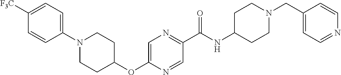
C1([F3C])=CC=C(N2CCC(OC3=CN=C(C(NC4CCN(CC5=CC=NC=C5)CC4)=O)C=N3)CC2)C=C1
